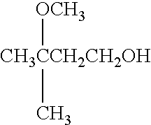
[CH3CCH2CH2OH]([OCH3])C
